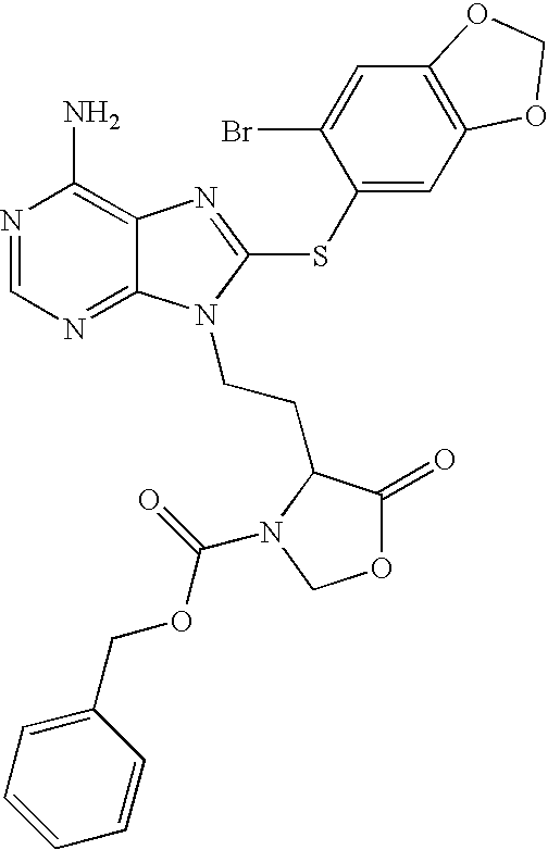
N1=CN=C2C(=C1N)N=C(SC1=CC3=C(C=C1Br)OCO3)N2CCC1C(=O)OCN1C(OCC1=CC=CC=C1)=O
